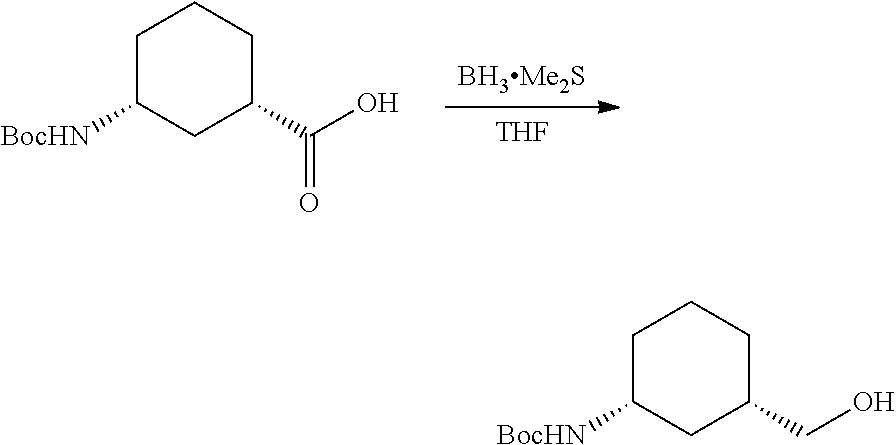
[BH3Me2S].[THF].C1C([BocHN])CC(C(O)=O)CC1.C1C([BocHN])CC(CO)CC1
